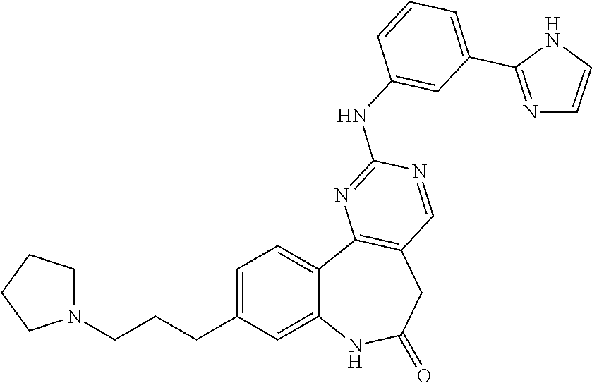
C1=C(CCCN2CCCC2)C=C2C(=C1)C1=C(CC(=O)N2)C=NC(NC2=CC(C3=NC=CN3)=CC=C2)=N1
